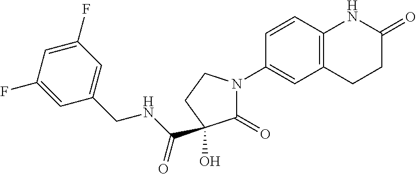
C1=CC2=C(C=C1N1C(=O)C(O)(C(=O)NCC3=CC(F)=CC(F)=C3)CC1)CCC(=O)N2
